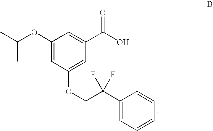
C1(OC(C)C)=CC(OCC(C2=CC=CC=C2)(F)F)=CC(C(O)=O)=C1
